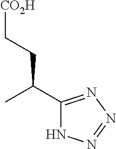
C(C(C1=NN=NN1)C)C[CO2H]
